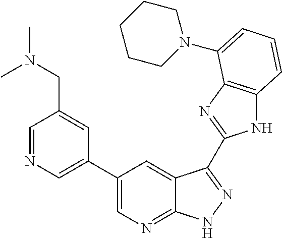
C1(C2=CN=CC(CN(C)C)=C2)=CN=C2C(=C1)C(C1=NC3=C(N1)C=CC=C3N1CCCCC1)=NN2
